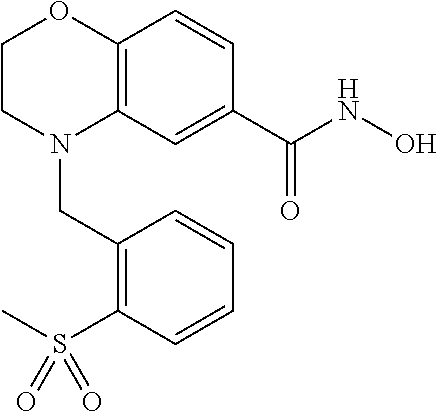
C12=C(C=C(C(NO)=O)C=C1)N(CC1=C(S(C)(=O)=O)C=CC=C1)CCO2
